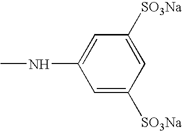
C1=C(NC)C=C([SO3Na])C=C1[SO3Na]
